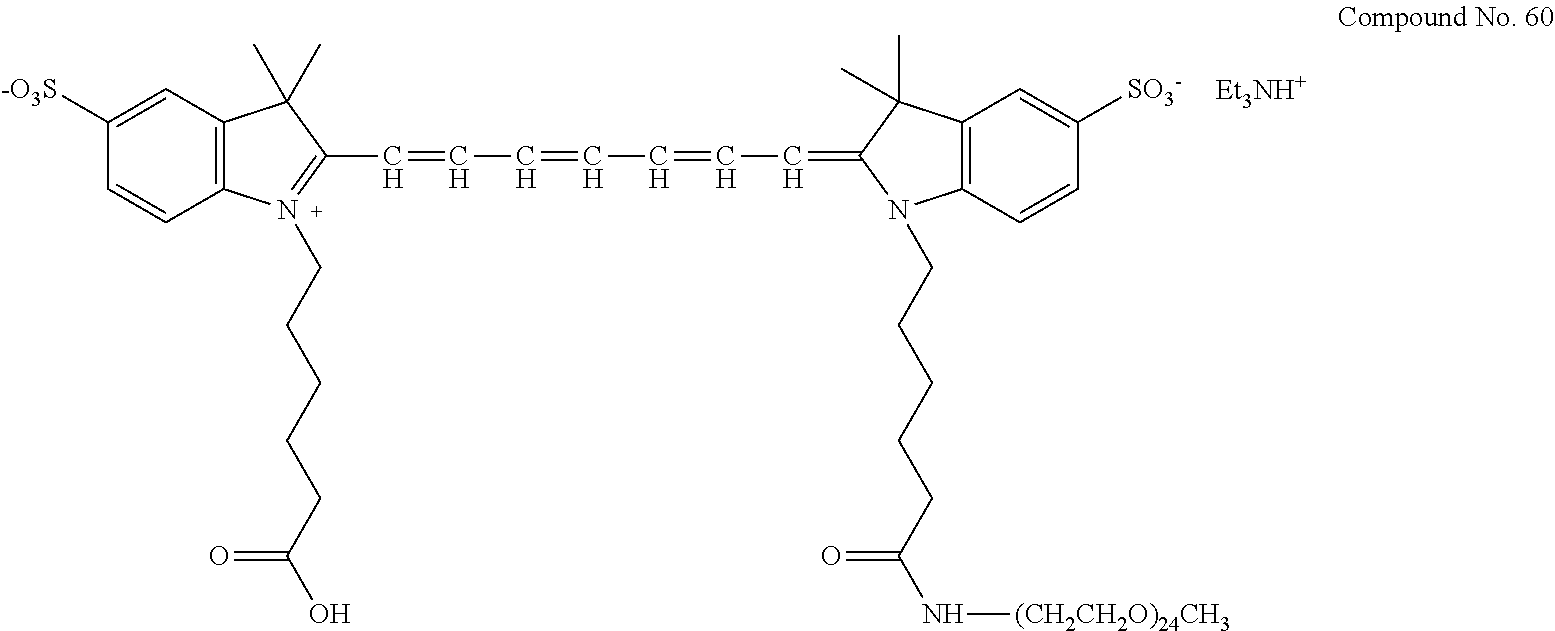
[Et3NH+].C1([-O3S])=CC2=C(C=C1)N(CCCCCC(=O)O)=C(C=CC=CC=CC=C1C(C)(C)C3=C(N1CCCCCC(N[(CH2CH2O)24CH3])=O)C=CC([SO3-])=C3)C2(C)C
